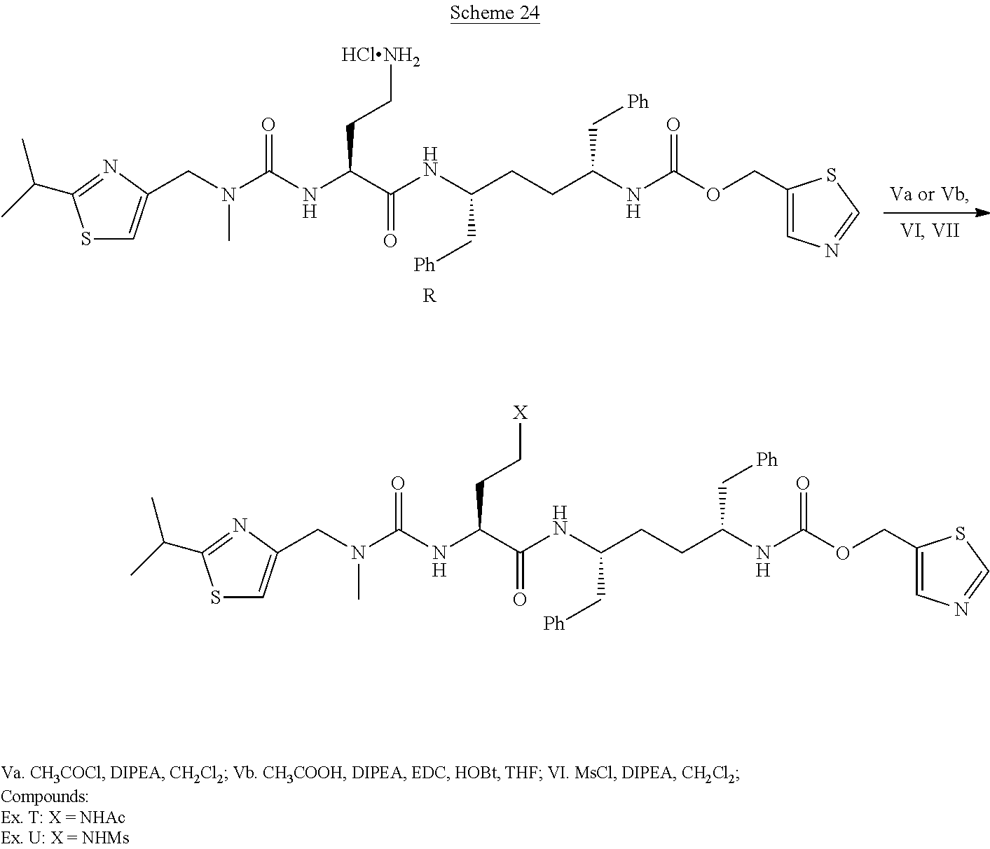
S1C=C(CN(C)C(NC(CC[X])C(=O)NC(C[Ph])CCC(C[Ph])NC(=O)OCC2=CN=CS2)=O)N=C1C(C)C.S1C=C(CN(C)C(NC(CC[HClNH2])C(=O)NC(C[Ph])CCC(C[Ph])NC(=O)OCC2=CN=CS2)=O)N=C1C(C)C.[R]
